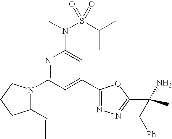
N1=C(N2C(C=C)CCC2)C=C(C2=NN=C(C(C)(N)C[Ph])O2)C=C1N(S(C(C)C)(=O)=O)C
